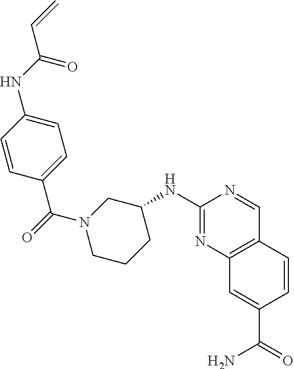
C1=CC(C(=O)N2CCCC(NC3=NC4=C(C=N3)C=CC(C(=O)N)=C4)C2)=CC=C1NC(C=C)=O
